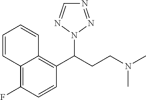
C1=CC(F)=C2C(=C1C(CCN(C)C)N1N=NC=N1)C=CC=C2
